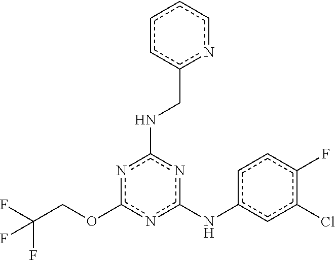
FC(COc1nc(Nc2ccc(F)c(Cl)c2)nc(NCc2ncccc2)n1)(F)F
